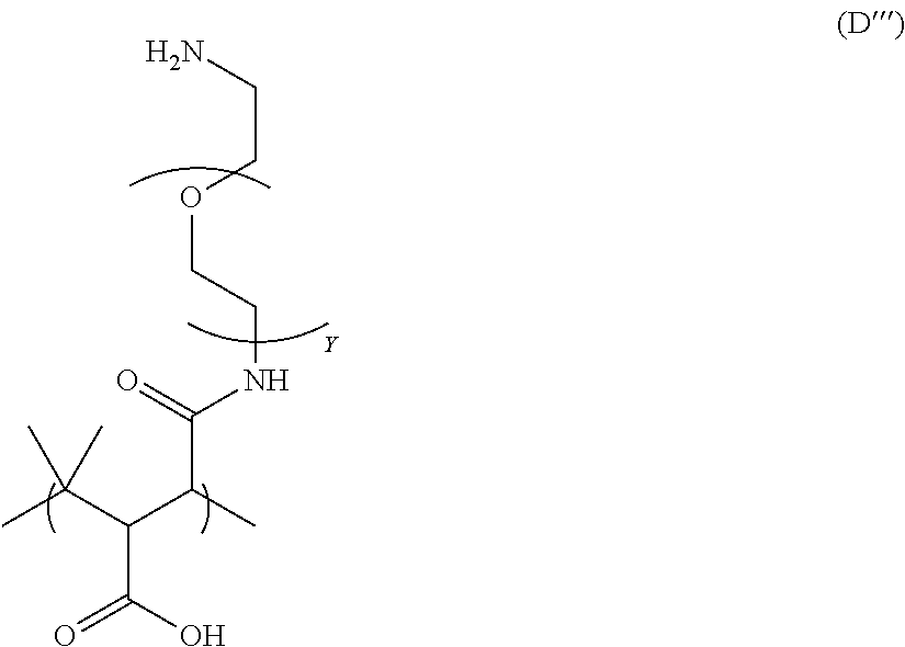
OC(=O)C(C(C(NCCOCCN)=O)C)C(C)(C)C
